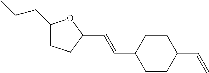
C1(CCC)CCC(C=CC2CCC(C=C)CC2)O1
